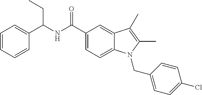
C(NC(C1=CC=C2C(=C1)C(C)=C(C)N2CC1=CC=C(Cl)C=C1)=O)(CC)C1=CC=CC=C1
